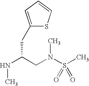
N(C(CN(S(C)(=O)=O)C)CC1=CC=CS1)C
